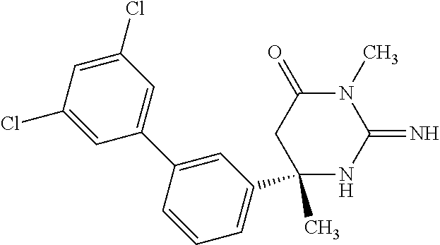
C1(C)(C2=CC=CC(C3=CC(Cl)=CC(Cl)=C3)=C2)NC(=N)N(C)C(=O)C1
